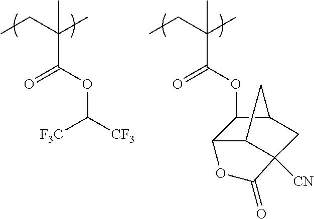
C(C(C)(C(=O)OC([F3C])[CF3])C)C.C(C(C)(C)C(OC1C2C3C([CN])(CC1C3)C(=O)O2)=O)C
